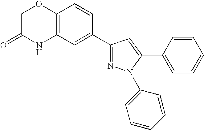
C1C(=O)NC2=C(O1)C=CC(C1=NN(C3=CC=CC=C3)C(C3=CC=CC=C3)=C1)=C2
